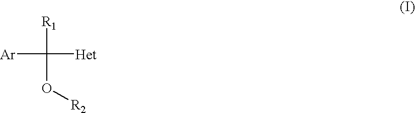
[Ar]C([R1])([Het])O[R2]
